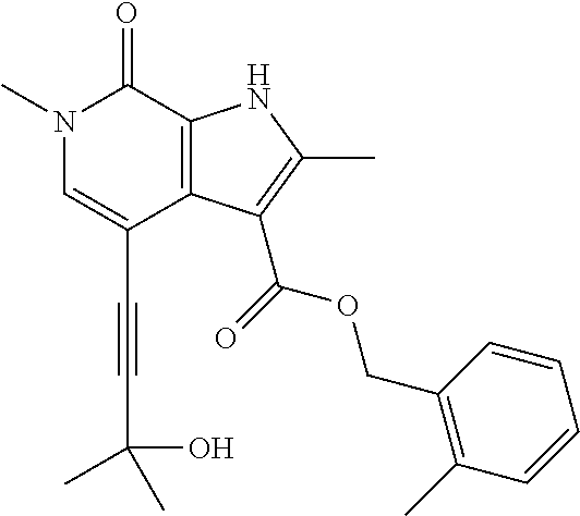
C(C1=CN(C)C(=O)C2=C1C(C(=O)OCC1=C(C)C=CC=C1)=C(C)N2)#CC(C)(C)O
